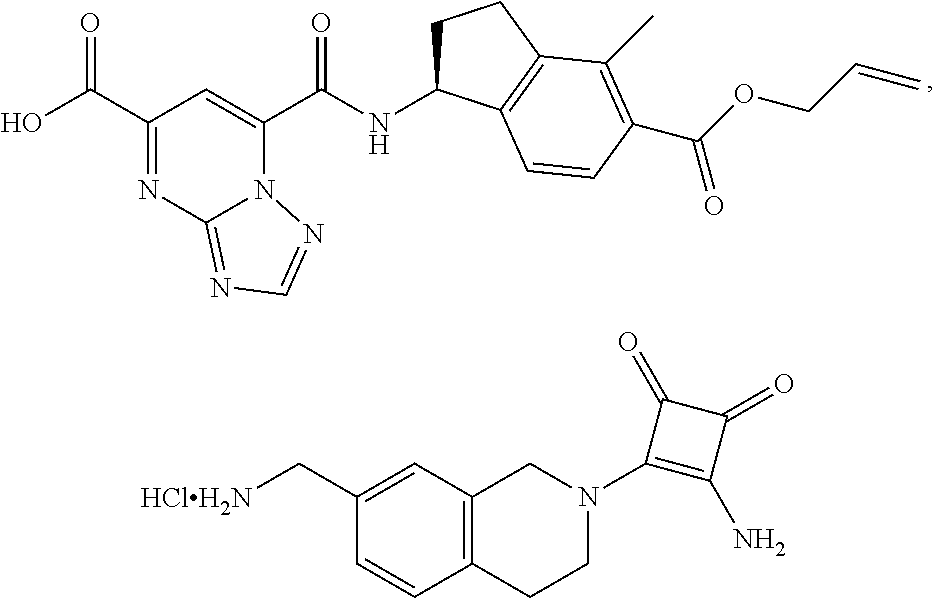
C1(C(O)=O)=NC2=NC=NN2C(C(NC2CCC3=C2C=CC(C(OCC=C)=O)=C3C)=O)=C1.C1(C[HClH2N])=CC2=C(C=C1)CCN(C1=C(N)C(=O)C1=O)C2
